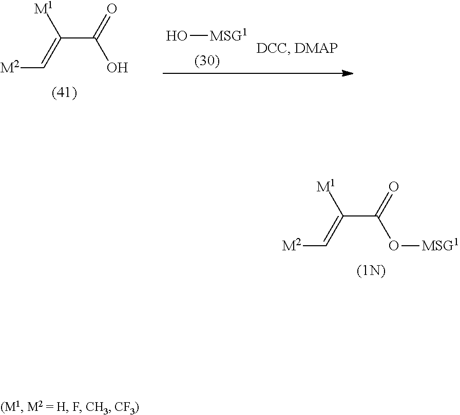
C(C(O[MSG1])=O)([M1])=C[M2].C(C(O)=O)([M1])=C[M2].O[MSG1]
